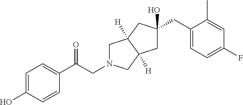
OC1=CC=C(C(CN2CC3([H])C([H])(C2)CC(O)(CC2=CC=C(F)C=C2C)C3)=O)C=C1
